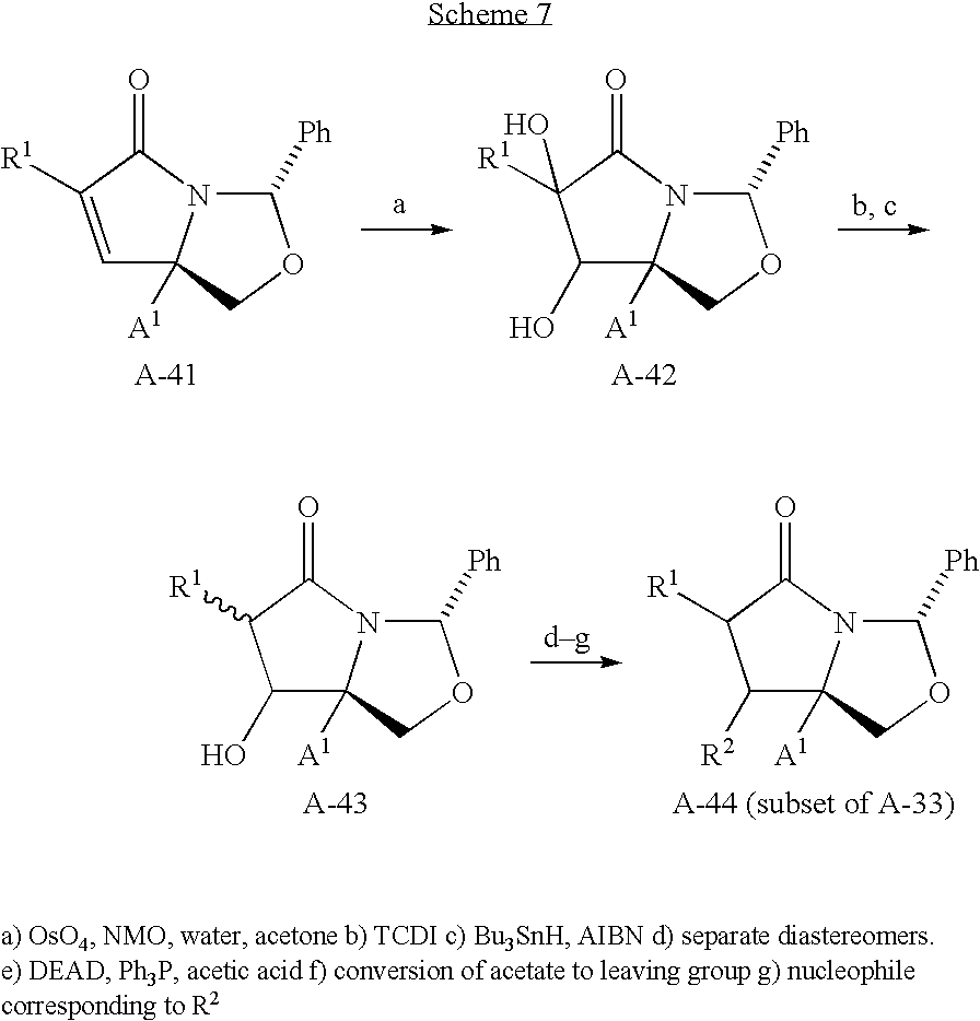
N12C([Ph])OCC1([A1])C=C([R1])C2=O.N12C([Ph])OCC1([A1])C(O)C([R1])(O)C2=O.N12C([Ph])OCC1([A1])C(O)C([R1])C2=O.N12C([Ph])OCC1([A1])C([R2])C([R1])C2=O
